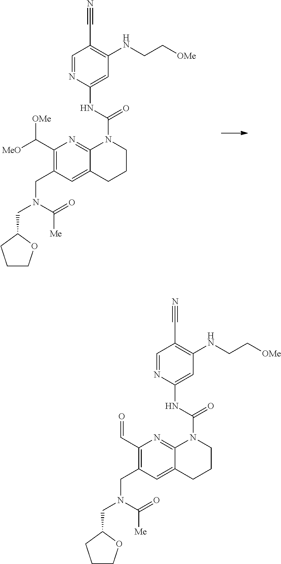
C1(C([MeO])[OMe])=C(CN(CC2CCCO2)C(=O)[Me])C=C2C(=N1)N(C(=O)NC1=CC(NCC[OMe])=C(C#N)C=N1)CCC2.C1(C=O)=C(CN(CC2CCCO2)C(=O)[Me])C=C2C(=N1)N(C(=O)NC1=CC(NCC[OMe])=C(C#N)C=N1)CCC2
